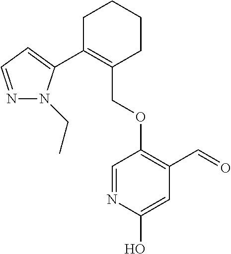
C1C(C2=CC=NN2CC)=C(COC2=C(C=O)C=C(O)N=C2)CCC1
